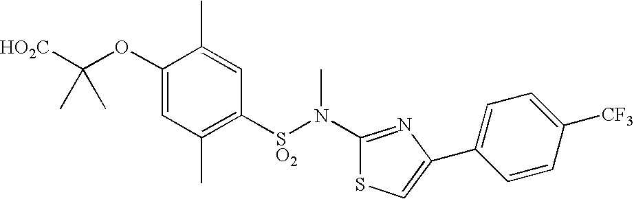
C1(OC([HO2C])(C)C)=CC(C)=C([SO2]N(C2=NC(C3=CC=C([CF3])C=C3)=CS2)C)C=C1C
